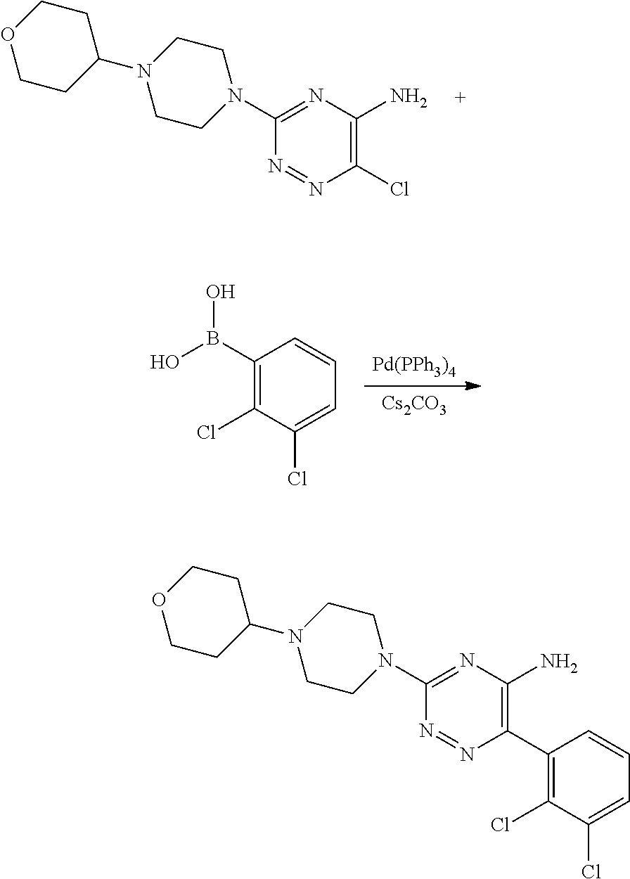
N1=NC(Cl)=C(N)N=C1N1CCN(C2CCOCC2)CC1.[Pd(PPh3)4].[Cs2CO3].C1(B(O)O)=C(Cl)C(Cl)=CC=C1.C1(Cl)=C(C2=C(N)N=C(N3CCN(C4CCOCC4)CC3)N=N2)C=CC=C1Cl
